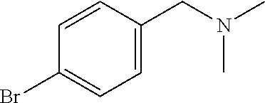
C1=C(CN(C)C)C=CC(Br)=C1
